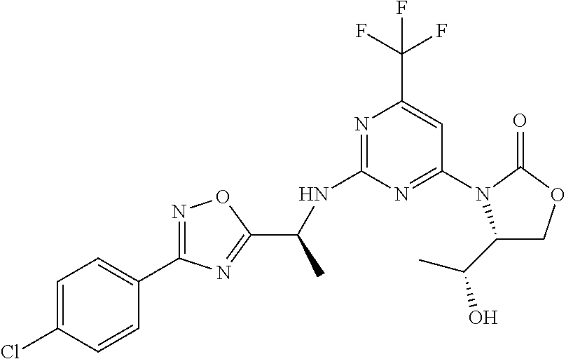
N1=C(NC(C)C2=NC(C3=CC=C(Cl)C=C3)=NO2)N=C(N2C(C(C)O)COC2=O)C=C1C(F)(F)F
